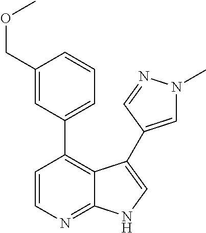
C1=CN=C2C(=C1C1=CC=CC(COC)=C1)C(C1=CN(C)N=C1)=CN2
